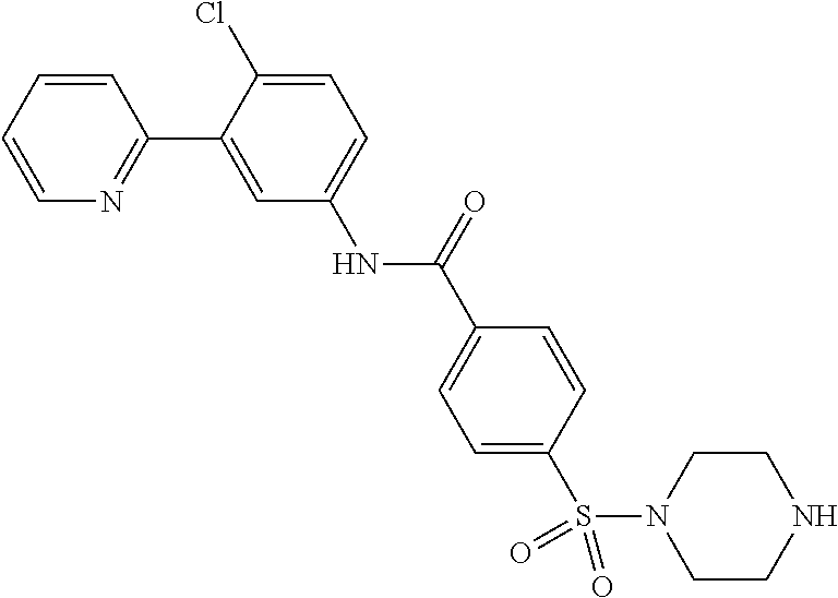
C1=C(Cl)C(C2=NC=CC=C2)=CC(NC(C2=CC=C(S(N3CCNCC3)(=O)=O)C=C2)=O)=C1
